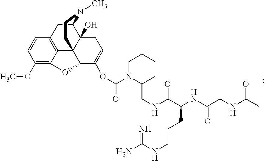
C1(OC)=C2C3=C(C=C1)CC1C4(O)C3(C(C(OC(=O)N3C(CNC(C(NC(=O)CNC(C)=O)CCCNC(N)=N)=O)CCCC3)=CC4)O2)CCN1C
